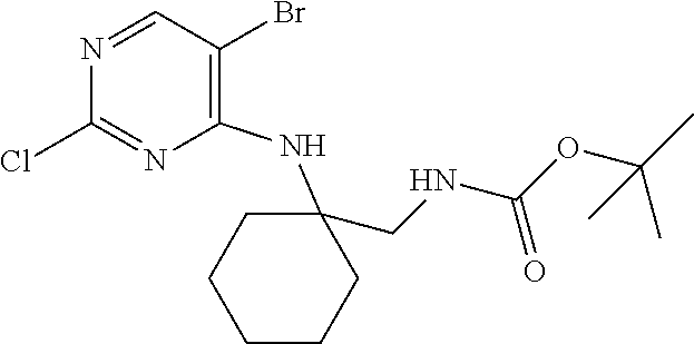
N1=CC(Br)=C(NC2(CNC(OC(C)(C)C)=O)CCCCC2)N=C1Cl
